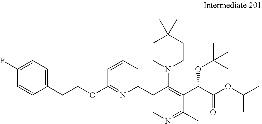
C1=CC(OCCC2=CC=C(F)C=C2)=NC(C2=CN=C(C)C(C(C(OC(C)C)=O)OC(C)(C)C)=C2N2CCC(C)(C)CC2)=C1
